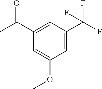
C1(C(C)=O)=CC(C(F)(F)F)=CC(OC)=C1
